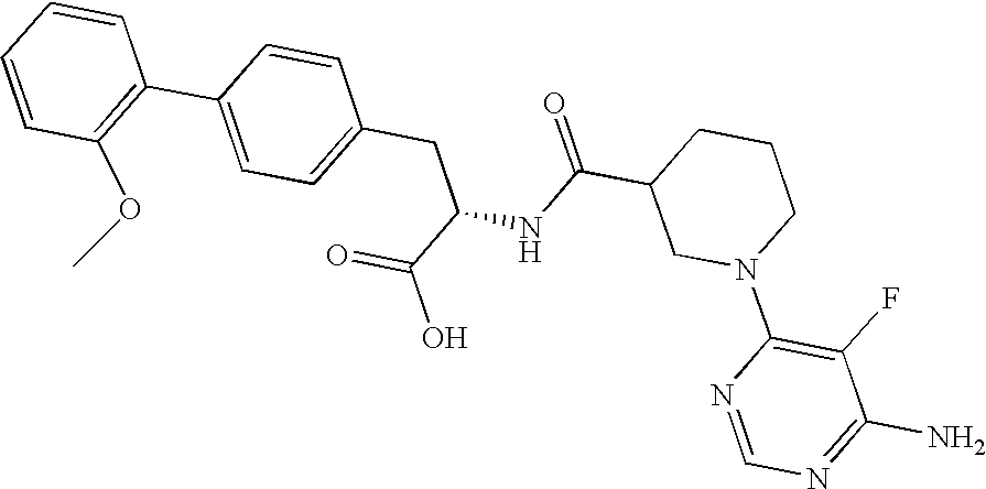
C1(OC)=C(C2=CC=C(CC(NC(C3CN(C4=C(F)C(N)=NC=N4)CCC3)=O)C(O)=O)C=C2)C=CC=C1
